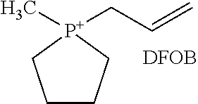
C1CC[P+](CC=C)(C)C1.[DFOB]
